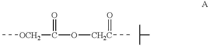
C[OCH2]C(=O)O[CH2C](C)=O.CC(C)C
